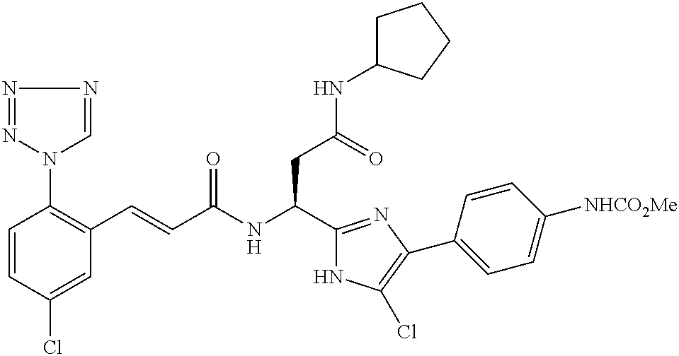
C1=CC(Cl)=CC(C=CC(NC(C2=NC(C3=CC=C([NHCO2Me])C=C3)=C(Cl)N2)CC(NC2CCCC2)=O)=O)=C1N1N=NN=C1
